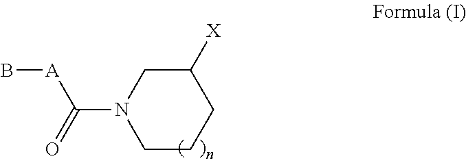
C1CCC([X])CN1C(=O)[A]B
